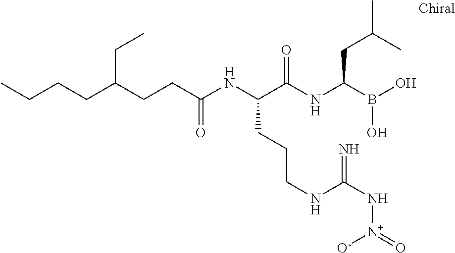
C(C(NC(C(NC(B(O)O)CC(C)C)=O)CCCNC(N[N+](=O)[O-])=N)=O)CC(CCCC)CC
